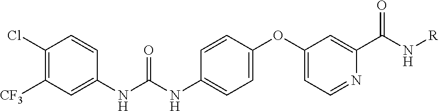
C1(Cl)=C([CF3])C=C(NC(=O)NC2=CC=C(OC3=CC=NC(C(=O)N[R])=C3)C=C2)C=C1
